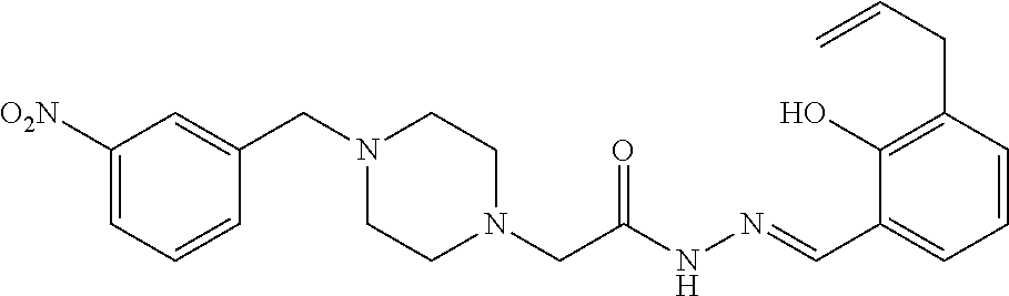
C1([O2N])=CC=CC(CN2CCN(CC(NN=CC3=CC=CC(CC=C)=C3O)=O)CC2)=C1
